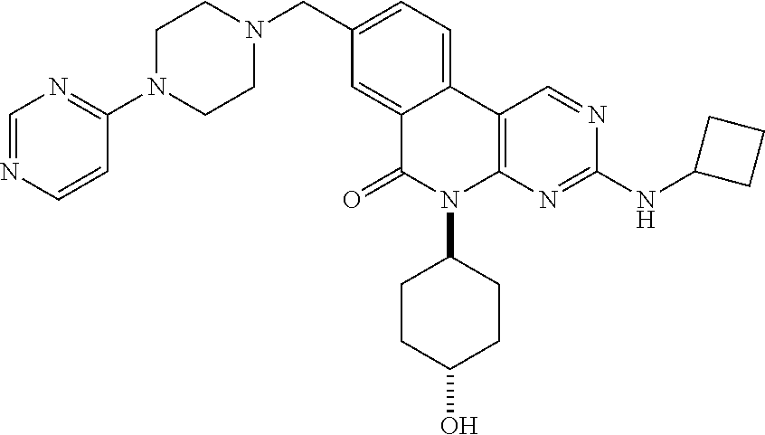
C1=NC=CC(N2CCN(CC3=CC=C4C(=C3)C(=O)N(C3CCC(O)CC3)C3=C4C=NC(NC4CCC4)=N3)CC2)=N1
